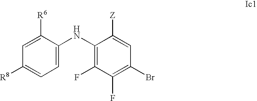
C1=C([R6])C(NC2=C(F)C(F)=C(Br)C=C2[Z])=CC=C1[R8]
